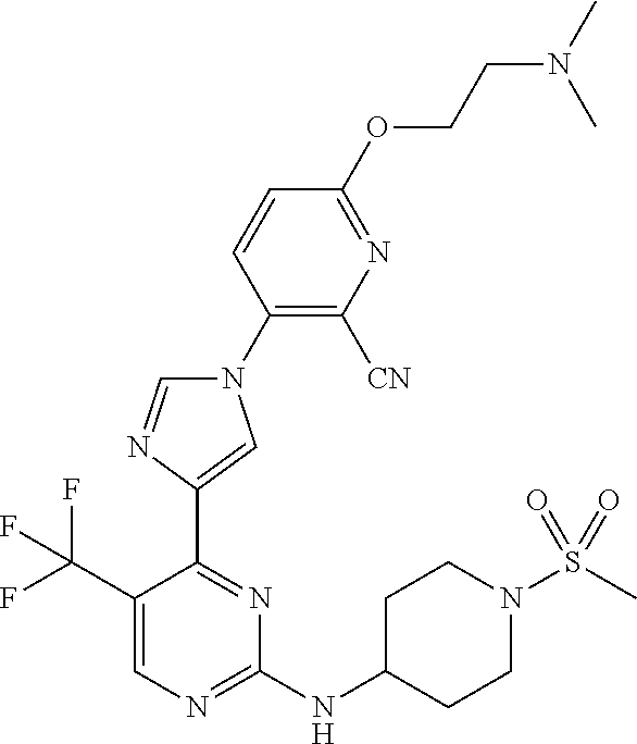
C1=CC(OCCN(C)C)=NC([CN])=C1N1C=NC(C2=NC(NC3CCN(S(=O)(=O)C)CC3)=NC=C2C(F)(F)F)=C1
